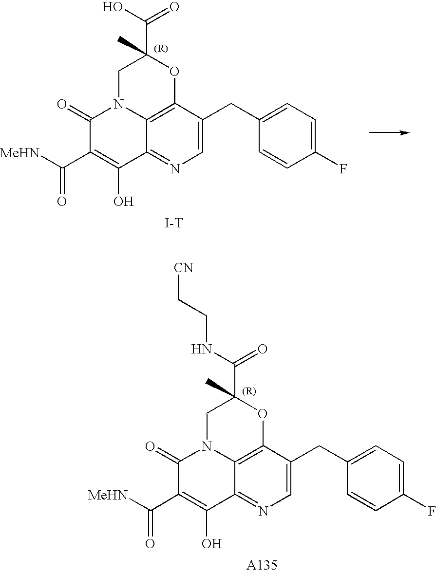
C1=C(CC2=CC=C(F)C=C2)C2=C3C(=N1)C(O)=C(C([MeHN])=O)C(=O)N3CC(C(O)=O)(C)O2.[I-T].C1=C(CC2=CC=C(F)C=C2)C2=C3C(=N1)C(O)=C(C([MeHN])=O)C(=O)N3CC(C(NCC[CN])=O)(C)O2.[A135]
